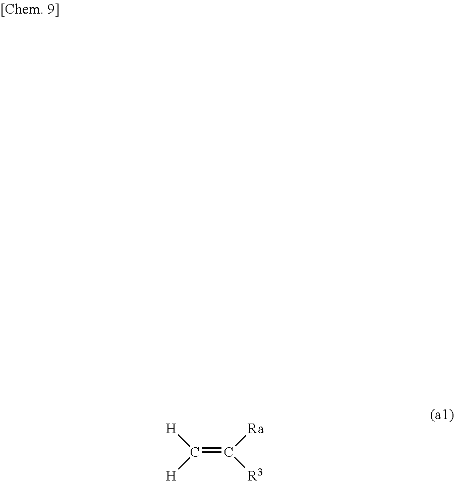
C(=C([Ra])[R3])([H])[H]
